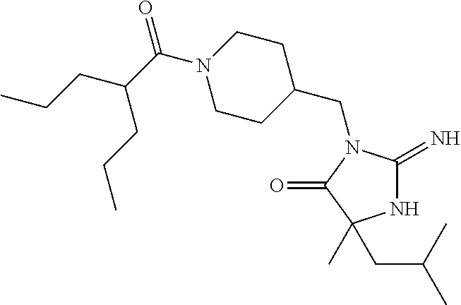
N1C(=N)N(CC2CCN(C(C(CCC)CCC)=O)CC2)C(=O)C1(C)CC(C)C
